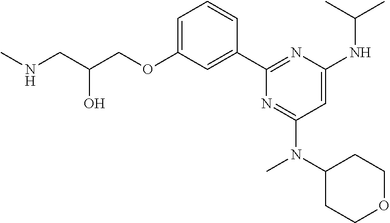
N(CC(COC1=CC=CC(C2=NC(NC(C)C)=CC(N(C3CCOCC3)C)=N2)=C1)O)C
